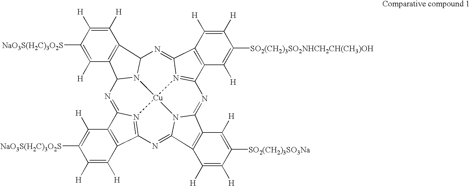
N1=C2N3=C(N=C4N5C(=NC6=N7C(=NC8N(C1C1=C8C([H])=C([H])C([NaO3S(H2C)3O2S])=C1[H])[Cu]753)C1=C6C([H])=C([SO2(CH2)3SO2NHCH2CH(CH3)OH])C([H])=C1[H])C1=C4C([H])=C([H])C([SO2(CH2)3SO3Na])=C1[H])C1=C2C([H])=C([NaO3S(H2C)3O2S])C([H])=C1[H]
